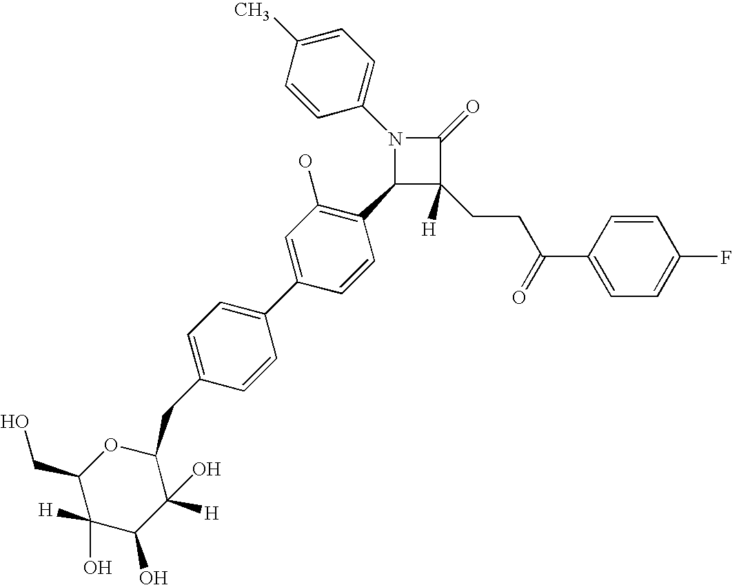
N1(C2=CC=C(C)C=C2)C(C2=C(O)C=C(C3=CC=C(CC4OC(CO)C(O)([H])C(O)C4([H])O)C=C3)C=C2)C(CCC(C2=CC=C(F)C=C2)=O)([H])C1=O
